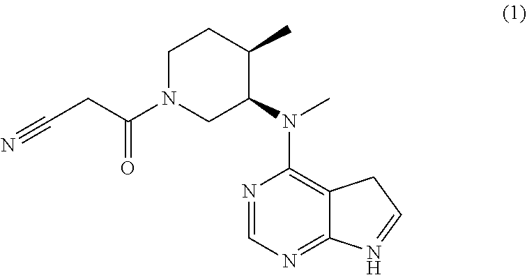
N1=CN=C2N=CCC2=C1N(C1CN(C(CC#N)=O)CCC1C)C
